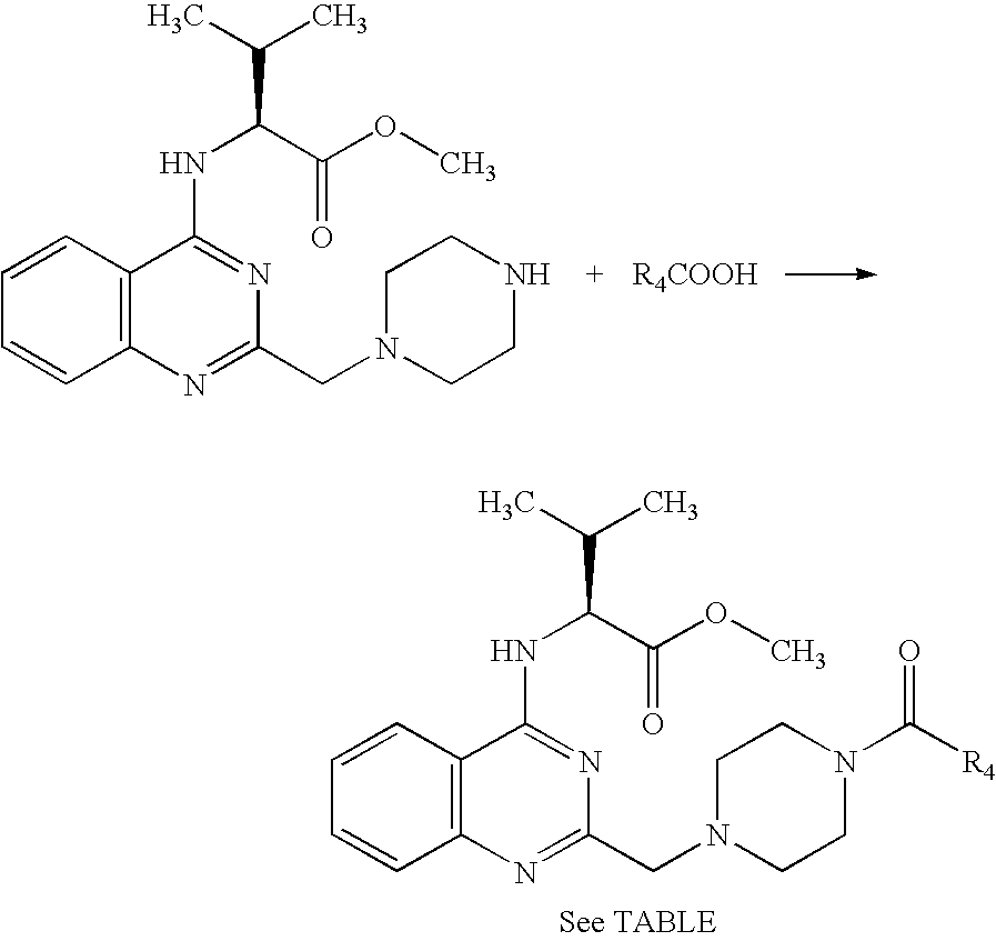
C1=CC2=C(C=C1)C(NC(C(C)C)C(OC)=O)=NC(CN1CCNCC1)=N2.C1=CC2=C(C=C1)C(NC(C(C)C)C(OC)=O)=NC(CN1CCN(C([R4])=O)CC1)=N2
